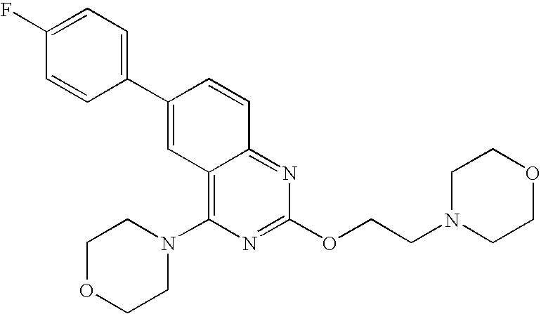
C1(C2=CC3=C(N4CCOCC4)N=C(OCCN4CCOCC4)N=C3C=C2)=CC=C(F)C=C1
